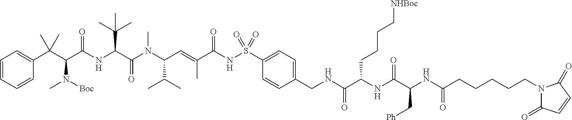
C1=CC=CC(C(C(C(NC(C(N(C(C=C(C(NS(C2=CC=C(CNC(C(NC(C(NC(CCCCCN3C(=O)C=CC3=O)=O)C[Ph])=O)CCCC[NHBoc])=O)C=C2)(=O)=O)=O)C)C(C)C)C)=O)C(C)(C)C)=O)N(C)[Boc])(C)C)=C1
